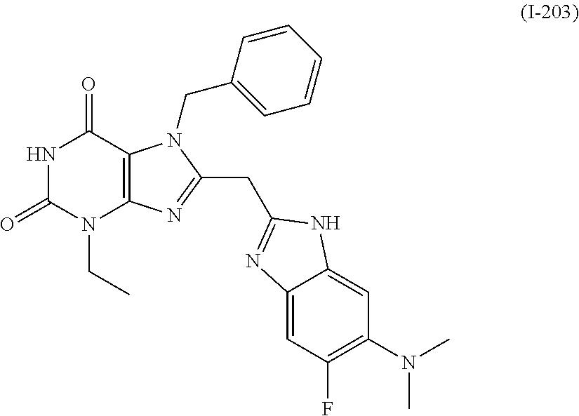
N1C(=O)N(CC)C2=C(C1=O)N(CC1=CC=CC=C1)C(CC1=NC3=CC(F)=C(N(C)C)C=C3N1)=N2
